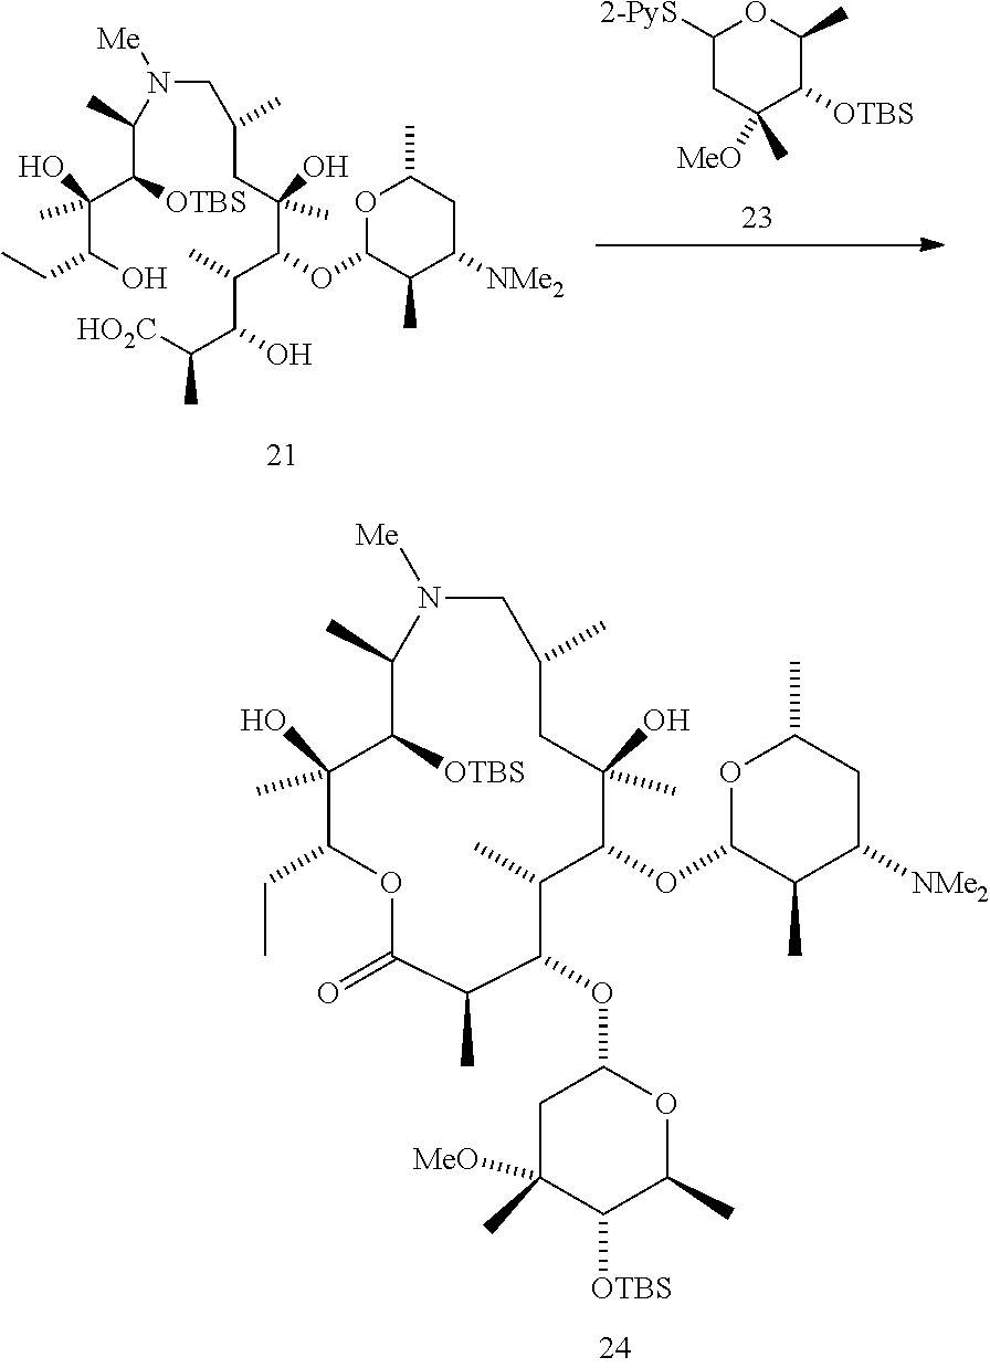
C1C(C)CC(C)(O)C(OC2OC(C)CC([NMe2])C2C)C(C)C(OC2CC([MeO])(C)C([OTBS])C(C)O2)C(C)C(=O)OC(CC)C(C)(O)C([OTBS])C(C)N1[Me].C(C(CC(C)(O)C(C(C)C(C(C)[HO2C])O)OC1OC(C)CC([NMe2])C1C)C)N(C(C)C(C(C)(O)C(CC)O)[OTBS])[Me].C1([2-PyS])CC([MeO])(C)C([OTBS])C(C)O1
